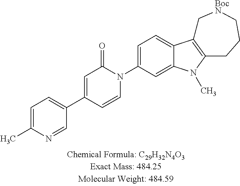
C1=C(C)N=CC(C2=CC(=O)N(C3=CC=C4C(=C3)N(C)C3=C4C[BocN]CCC3)C=C2)=C1
